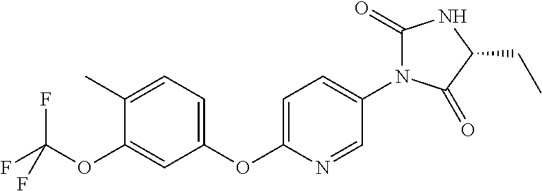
C1=C(OC2=CC=C(C)C(OC(F)(F)F)=C2)N=CC(N2C(=O)NC(CC)C2=O)=C1
